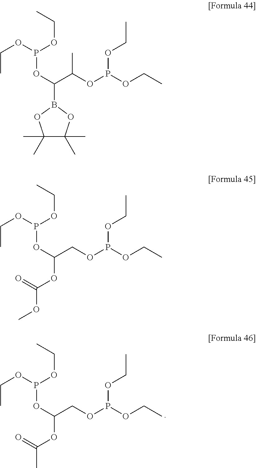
C(C)OP(OCC)OC(COP(OCC)OCC)OC(=O)C.C(C)OP(OCC)OC(C(OP(OCC)OCC)C)B1OC(C)(C)C(C)(C)O1.C(C)OP(OCC)OC(COP(OCC)OCC)OC(=O)OC
